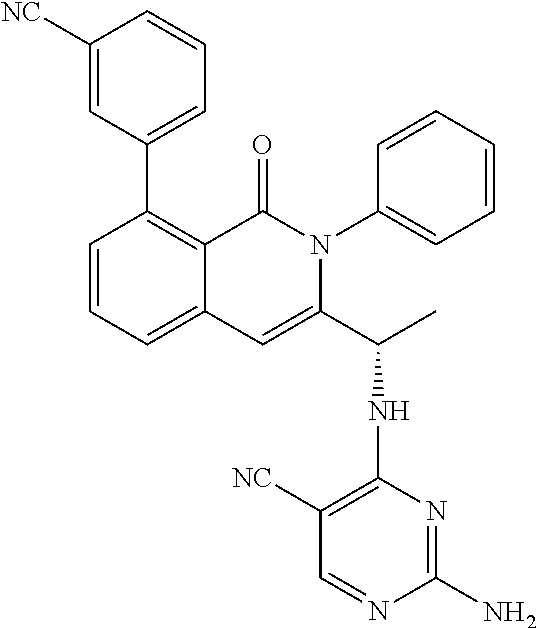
C1([NC])=CC(C2=C3C(=CC=C2)C=C(C(C)NC2=C([NC])C=NC(N)=N2)N(C2=CC=CC=C2)C3=O)=CC=C1
